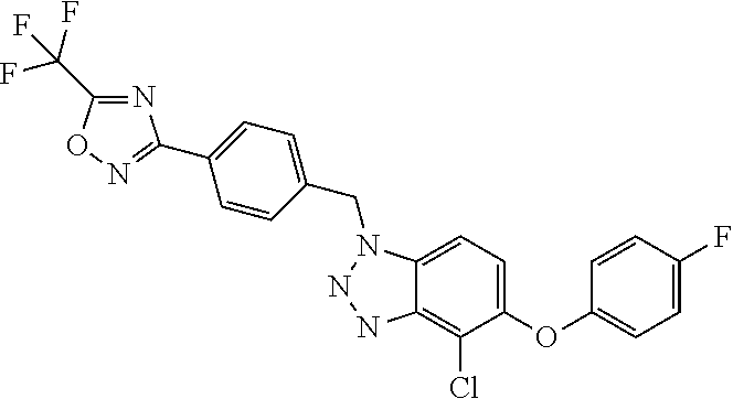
C1(OC2=CC=C(F)C=C2)=CC=C2C(=C1Cl)NNN2CC1=CC=C(C2=NOC(C(F)(F)F)=N2)C=C1
